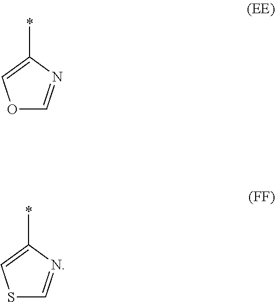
*C1=COC=N1.*C1=CSC=N1
